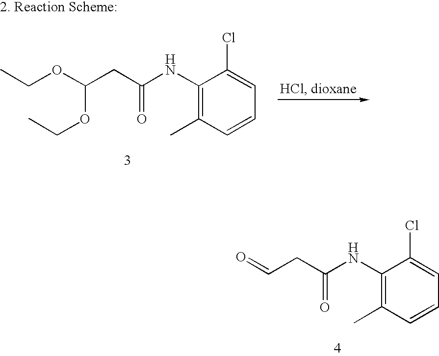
C(CC(=O)NC1=C(C)C=CC=C1Cl)=O.C(OC(OCC)CC(=O)NC1=C(C)C=CC=C1Cl)C
